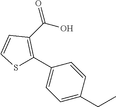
C1=CSC(C2=CC=C(CC)C=C2)=C1C(O)=O
